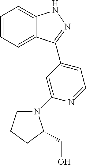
C1=CC=C2C(=C1)NN=C2C1=CC=NC(N2CCCC2CO)=C1
